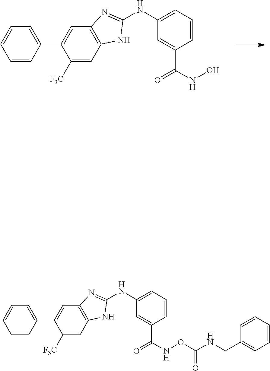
C1([F3C])=CC2=C(C=C1C1=CC=CC=C1)N=C(NC1=CC=CC(C(NO)=O)=C1)N2.C1([F3C])=CC2=C(C=C1C1=CC=CC=C1)N=C(NC1=CC=CC(C(NOC(NCC3=CC=CC=C3)=O)=O)=C1)N2
